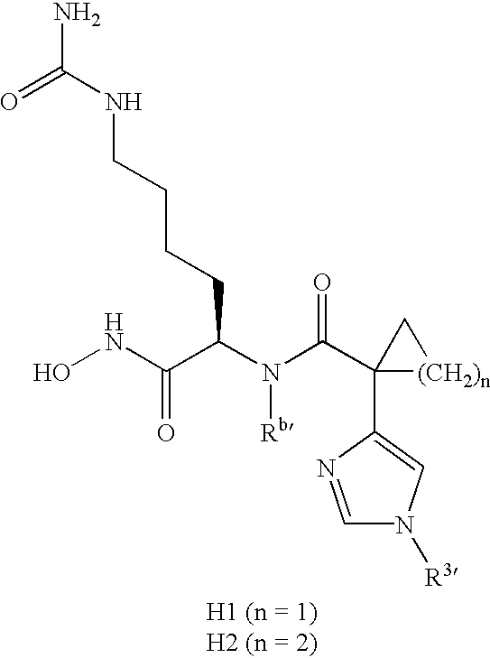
ONC(C(N(C(C1(C2=CN([R3])C=N2)[(CH2)n]C1)=O)[Rb])CCCCNC(N)=O)=O
